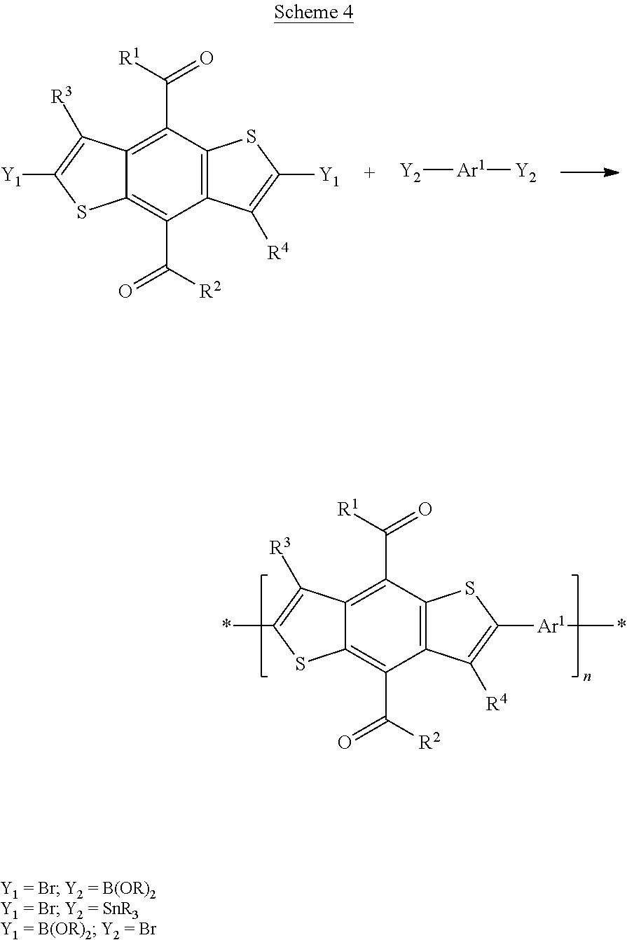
C12=C(C(C([R1])=O)=C3C(=C1C([R2])=O)SC([Y1])=C3[R3])SC([Y1])=C2[R4].[Y2][Ar1][Y2].C12=C(C(C([R1])=O)=C3C(=C1C([R2])=O)SC(*)=C3[R3])SC([Ar1]*)=C2[R4]
